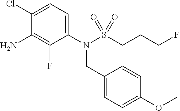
C1(N(S(CCCF)(=O)=O)CC2=CC=C(OC)C=C2)=CC=C(Cl)C(N)=C1F
